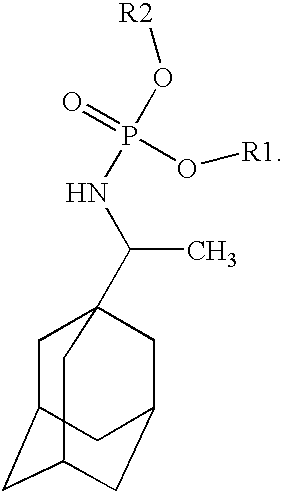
C1C2CC3CC(CC1(C(NP(O[R1])(=O)O[R2])C)C3)C2
